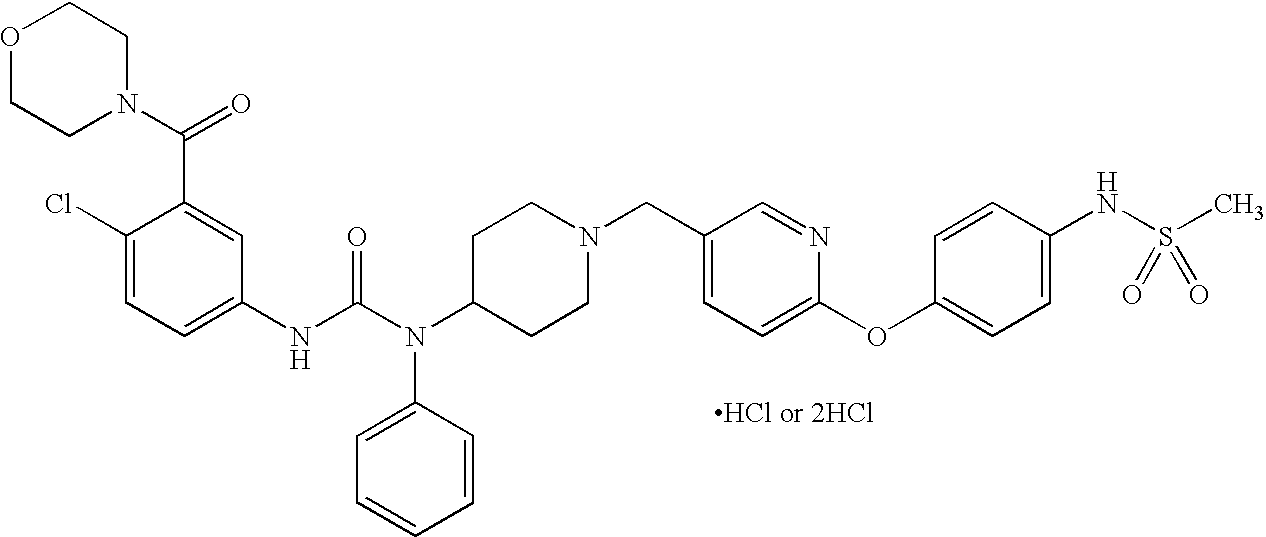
C1(NC(N(C2CCN(CC3=CC=C(OC4=CC=C(NS(C)(=O)=O)C=C4)N=C3)CC2)C2=CC=CC=C2)=O)=CC=C(Cl)C(C(=O)N2CCOCC2)=C1
